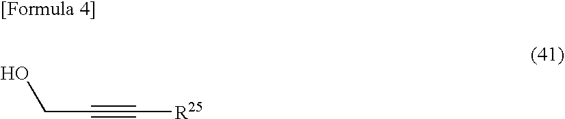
[R25]C#CCO
